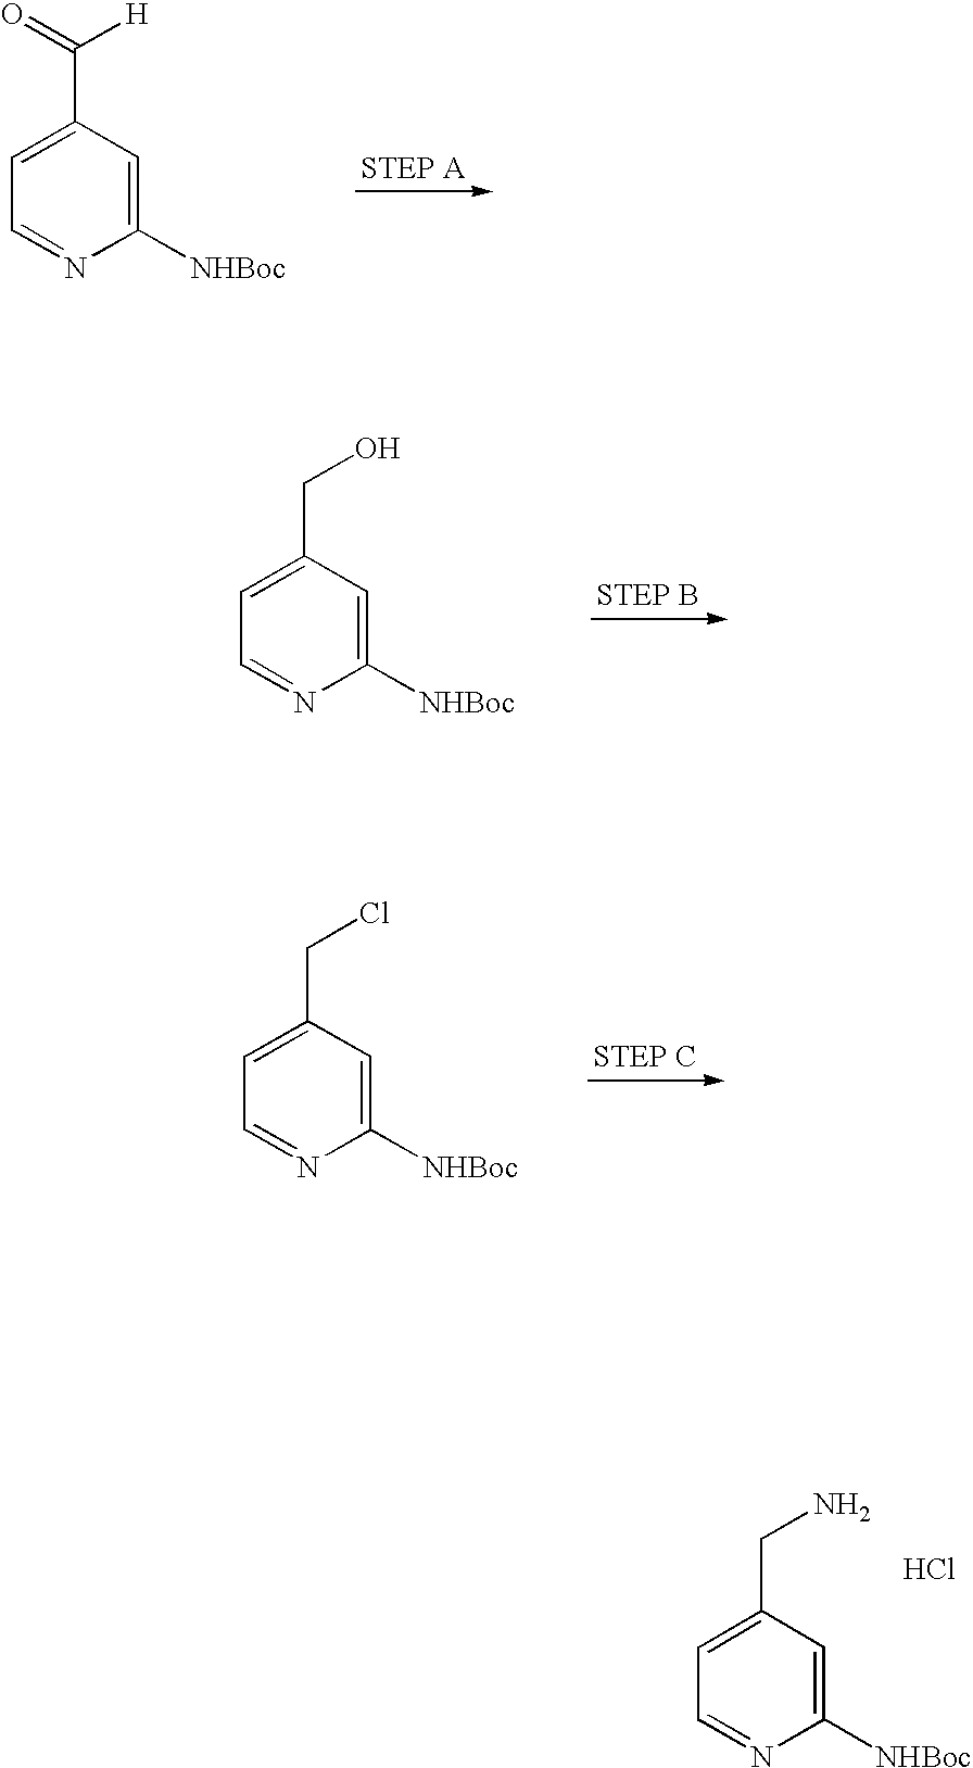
C1([NHBoc])=CC(C([H])=O)=CC=N1.C1([NHBoc])=CC(CO)=CC=N1.C1([NHBoc])=CC(CCl)=CC=N1.C1([NHBoc])=CC(CN)=CC=N1.Cl
